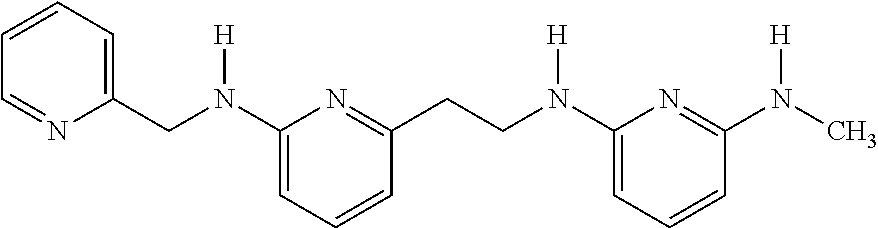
C1=CC=C(CN(C2=CC=CC(CCN(C3=CC=CC(N(C)[H])=N3)[H])=N2)[H])N=C1
